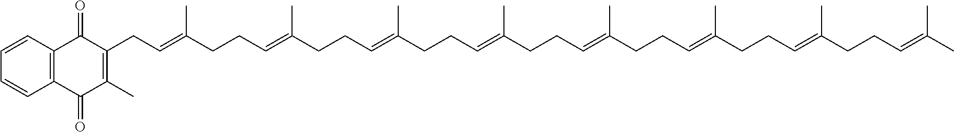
C1=CC2=C(C=C1)C(=O)C(C)=C(CC=C(CCC=C(CCC=C(CCC=C(CCC=C(CCC=C(CCC=C(CCC=C(C)C)C)C)C)C)C)C)C)C2=O
